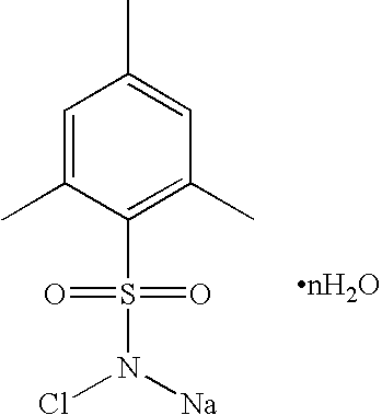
C1=C(C)C(S(=O)(=O)N([Na])Cl)=C(C)C=C1C
